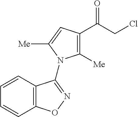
C1([Me])=C(C(CCl)=O)C=C([Me])N1C1=NOC2=C1C=CC=C2
